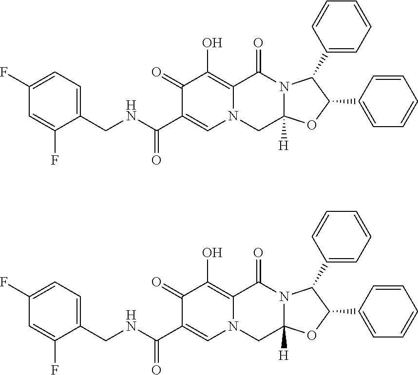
C1(CNC(C2=CN3C(=C(O)C2=O)C(=O)N2C([H])(C3)OC(C3=CC=CC=C3)C2C2=CC=CC=C2)=O)=CC=C(F)C=C1F.C1(CNC(C2=CN3C(=C(O)C2=O)C(=O)N2C([H])(C3)OC(C3=CC=CC=C3)C2C2=CC=CC=C2)=O)=CC=C(F)C=C1F
